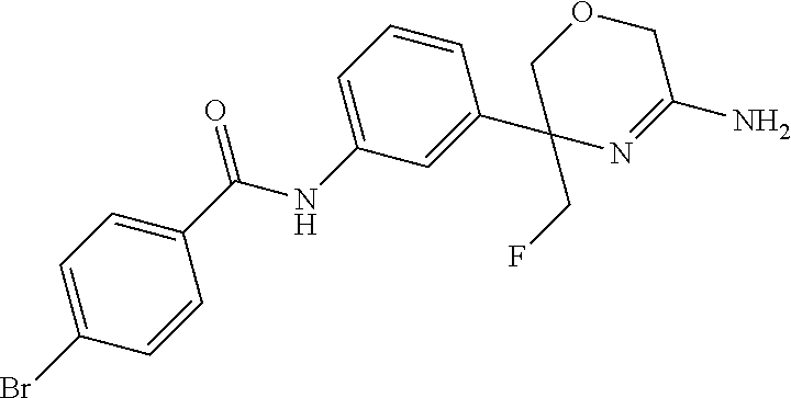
C1=CC(C(=O)NC2=CC=CC(C3(CF)N=C(N)COC3)=C2)=CC=C1Br
